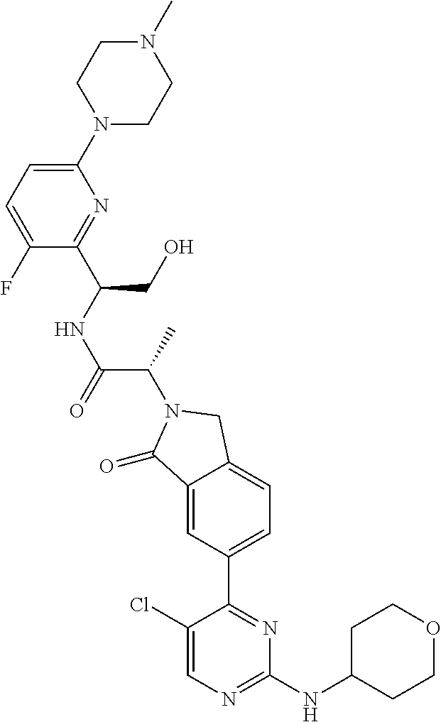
C1(=O)C2=CC(C3=NC(NC4CCOCC4)=NC=C3Cl)=CC=C2CN1C(C(NC(CO)C1=NC(N2CCN(C)CC2)=CC=C1F)=O)C
